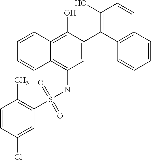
C1=C(C2=C(O)C=CC3=C2C=CC=C3)C(O)=C2C(=C1NS(C1=C(C)C=CC(Cl)=C1)(=O)=O)C=CC=C2
